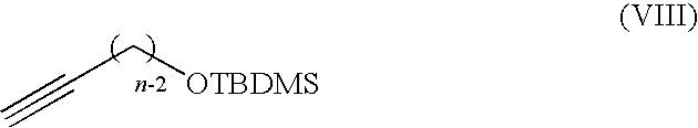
C#CC[OTBDMS]
